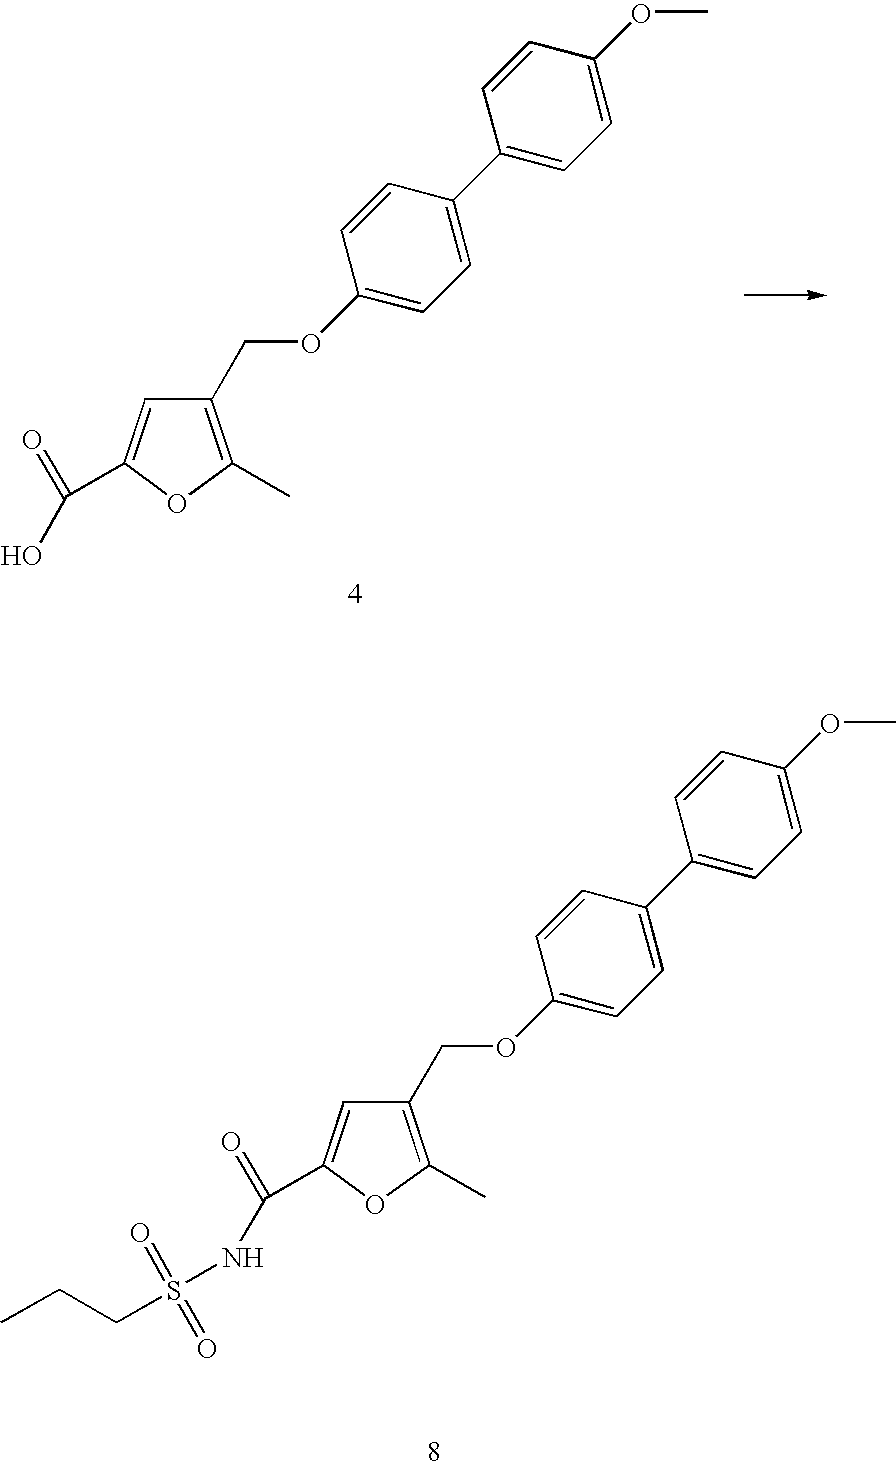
C(C1=C(C)OC(C(=O)O)=C1)OC1=CC=C(C2=CC=C(OC)C=C2)C=C1.C(C1=C(C)OC(C(=O)NS(=O)(=O)CCC)=C1)OC1=CC=C(C2=CC=C(OC)C=C2)C=C1
